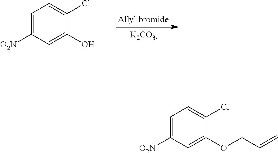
C1=C([O2N])C=C(O)C(Cl)=C1.C1=C([O2N])C=C(OCC=C)C(Cl)=C1
